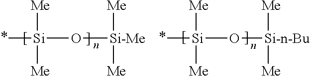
*[Si](O[Si-Me]([Me])[Me])([Me])[Me].*[Si](O[Si-n-Bu]([Me])[Me])([Me])[Me]
